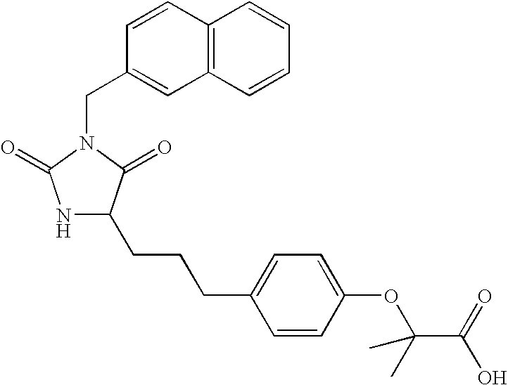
N1C(CCCC2=CC=C(OC(C(=O)O)(C)C)C=C2)C(=O)N(CC2=CC3=C(C=C2)C=CC=C3)C1=O
